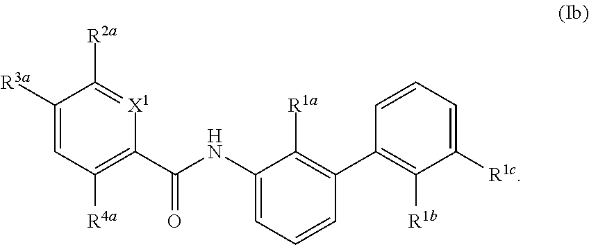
C1([R3a])=CC([R4a])=C(C(NC2=CC=CC(C3=C([R1b])C([R1c])=CC=C3)=C2[R1a])=O)[X1]=C1[R2a]
